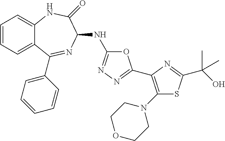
C1=CC=C2C(=C1)NC(=O)C(NC1=NN=C(C3=C(N4CCOCC4)SC(C(O)(C)C)=N3)O1)N=C2C1=CC=CC=C1
